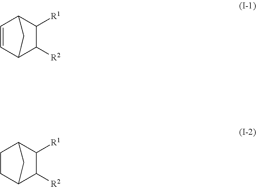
C1=CC2C([R2])C([R1])C1C2.C1CC2C([R2])C([R1])C1C2
